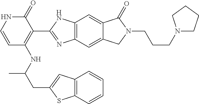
C12=C(C=C3C(=C1)C(=O)N(CCCN1CCCC1)C3)N=C(C1=C(NC(C)CC3=CC4=C(S3)C=CC=C4)C=CNC1=O)N2
